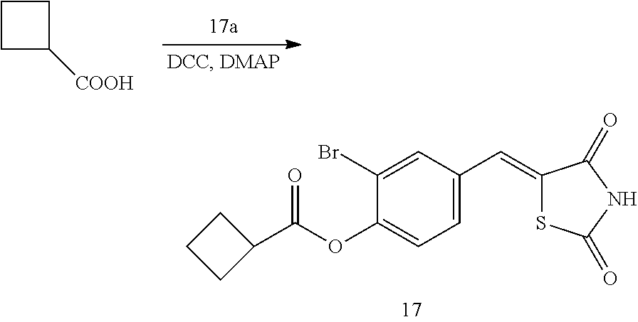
C1(Br)=CC(C=C2SC(=O)NC2=O)=CC=C1OC(=O)C1CCC1.C1CC([COOH])C1
